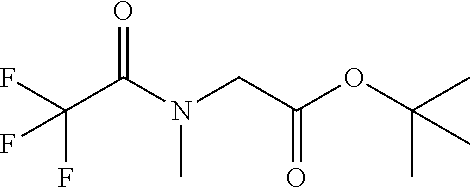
O=C(C(F)(F)F)N(C)CC(=O)OC(C)(C)C
